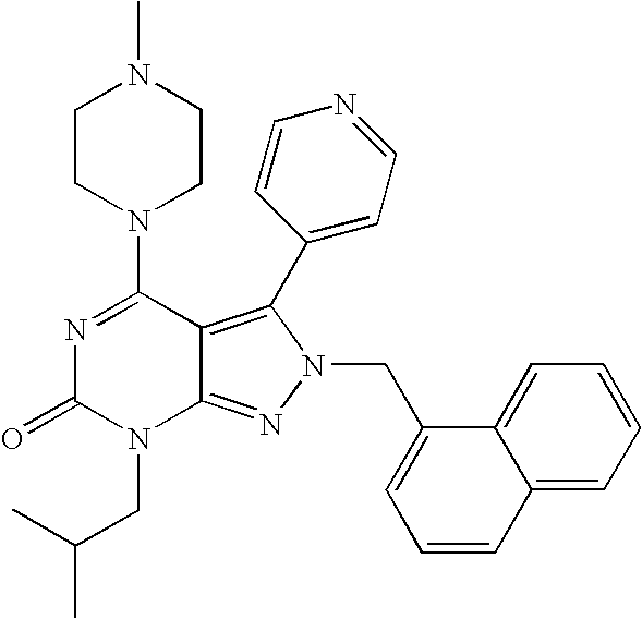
N1=C(N2CCN(C)CC2)C2=C(C3=CC=NC=C3)N(CC3=CC=CC4=CC=CC=C34)N=C2N(CC(C)C)C1=O
